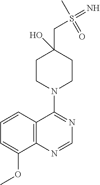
C12=C(N=CN=C1N1CCC(CS(=N)(C)=O)(O)CC1)C(OC)=CC=C2
